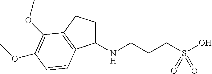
C1(NCCCS(O)(=O)=O)CCC2=C1C=CC(OC)=C2OC
